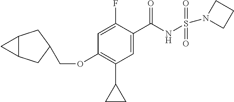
C1=C(F)C(C(NS(=O)(=O)N2CCC2)=O)=CC(C2CC2)=C1OCC1CC2C(C1)C2
